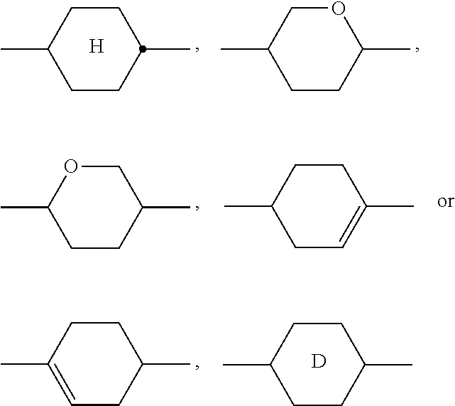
C1CC(C)CCC1C.[H].O1CC(C)CCC1C.C1OC(C)CCC1C.C1CC(C)CC=C1C.C1CC(C)=CCC1C.C1CC(C)CCC1C.[D]
